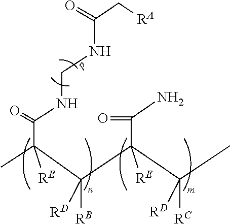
C(NCNC(C[RA])=O)(=O)C([RE])(C)C([RB])([RD])C(C(N)=O)(C(C)([RC])[RD])[RE]
